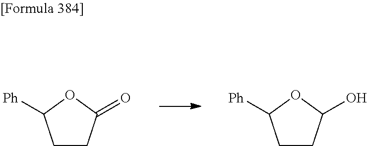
C1CC(=O)OC1[Ph].C1CC(O)OC1[Ph]
